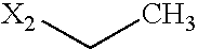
C([X2])C
